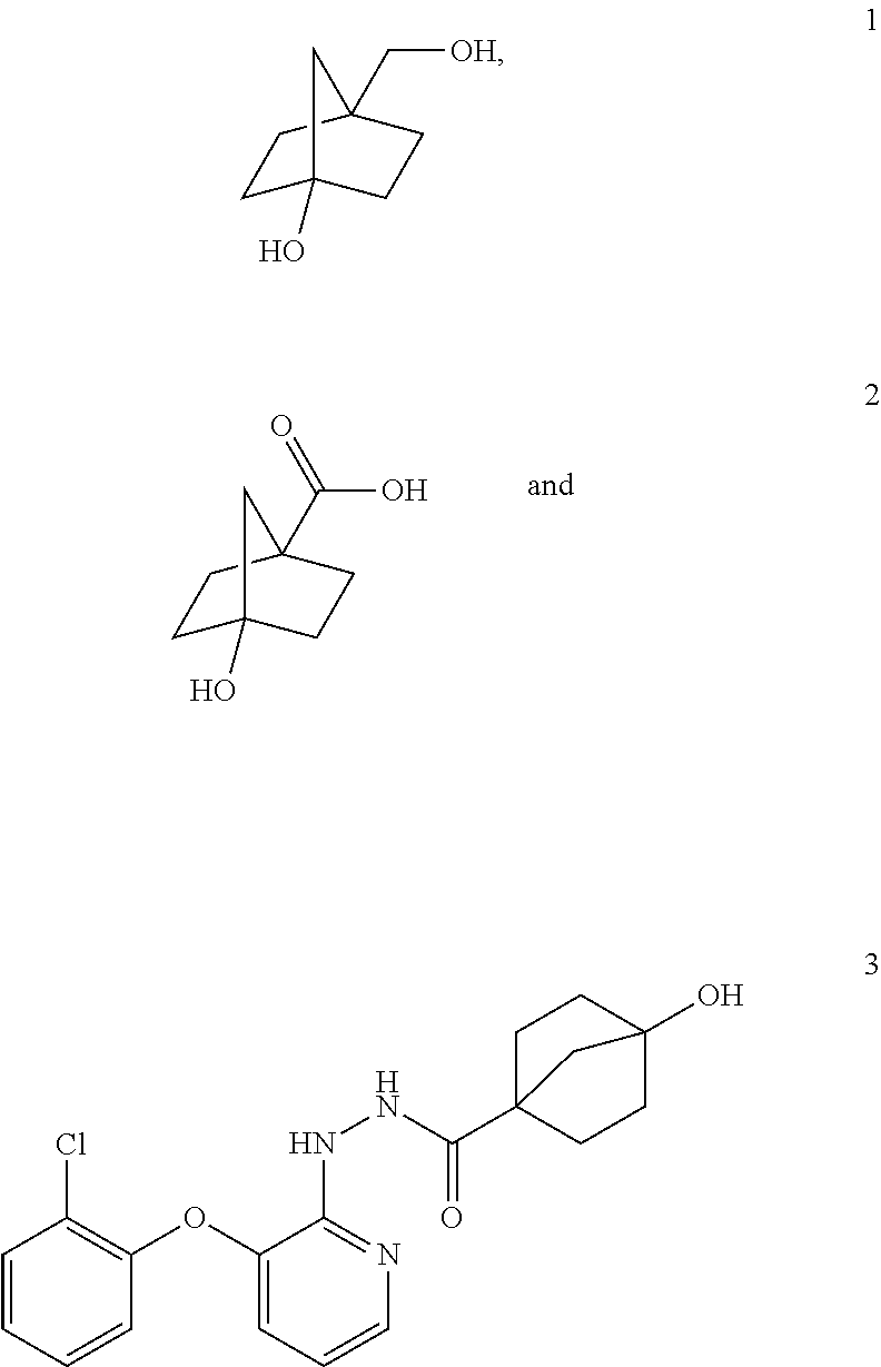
C1C2(O)CCC(C(O)=O)(C1)C2.C1=CC=CC(OC2=CC=CN=C2NNC(=O)C23CCC(O)(CC2)C3)=C1Cl.C1C2(O)CCC(C[OH])(C1)C2
